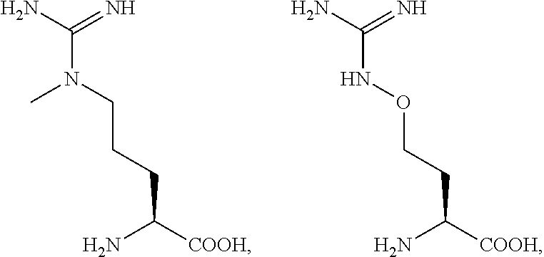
C(N(CCCC([COOH])N)C)(N)=N.C(NOCCC([COOH])N)(N)=N
